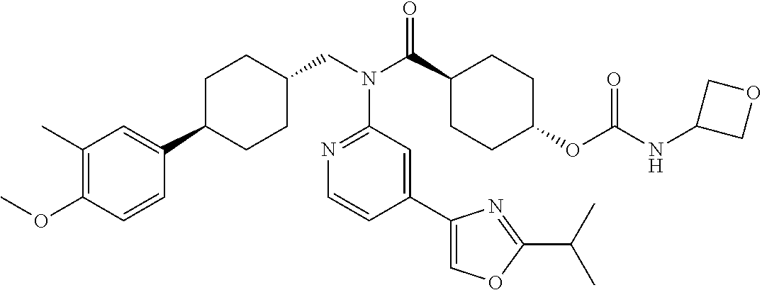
C1(C)=C(OC)C=CC(C2CCC(CN(C(C3CCC(OC(NC4COC4)=O)CC3)=O)C3=NC=CC(C4=COC(C(C)C)=N4)=C3)CC2)=C1
